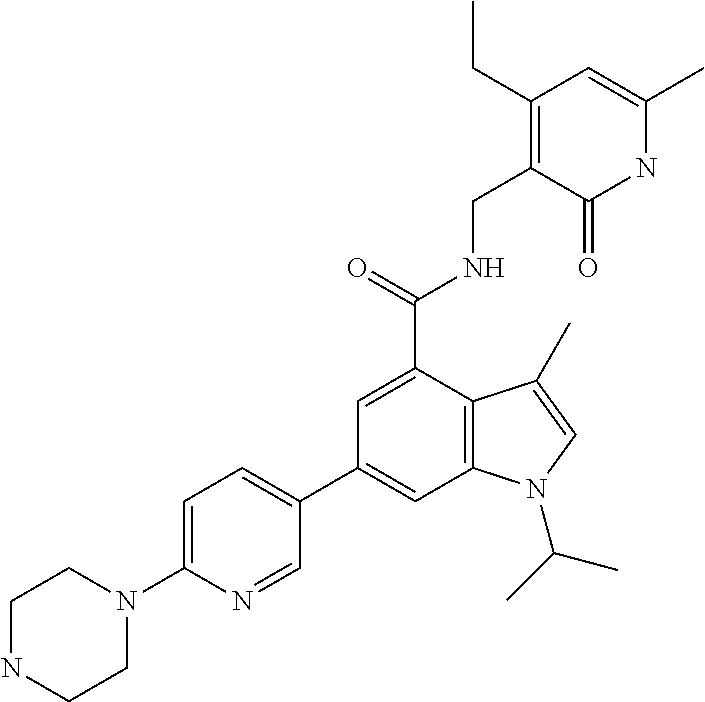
N1C(C)=CC(CC)=C(CNC(C2=CC(C3=CC=C(N4CCNCC4)N=C3)=CC3=C2C(C)=CN3C(C)C)=O)C1=O
